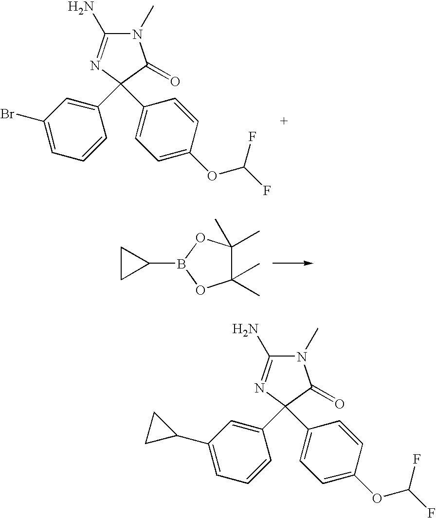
N1(C)C(N)=NC(C2=CC(Br)=CC=C2)(C2=CC=C(OC(F)F)C=C2)C1=O.C1CC1B1OC(C)(C)C(C)(C)O1.N1(C)C(N)=NC(C2=CC(C3CC3)=CC=C2)(C2=CC=C(OC(F)F)C=C2)C1=O
